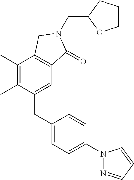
C(C1OCCC1)N1C(=O)C2=C(C(C)=C(C)C(CC3=CC=C(N4N=CC=C4)C=C3)=C2)C1
